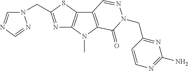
N1=C(CN2C=NC=N2)SC2=C1N(C)C1=C2C=NN(CC2=NC(N)=NC=C2)C1=O
